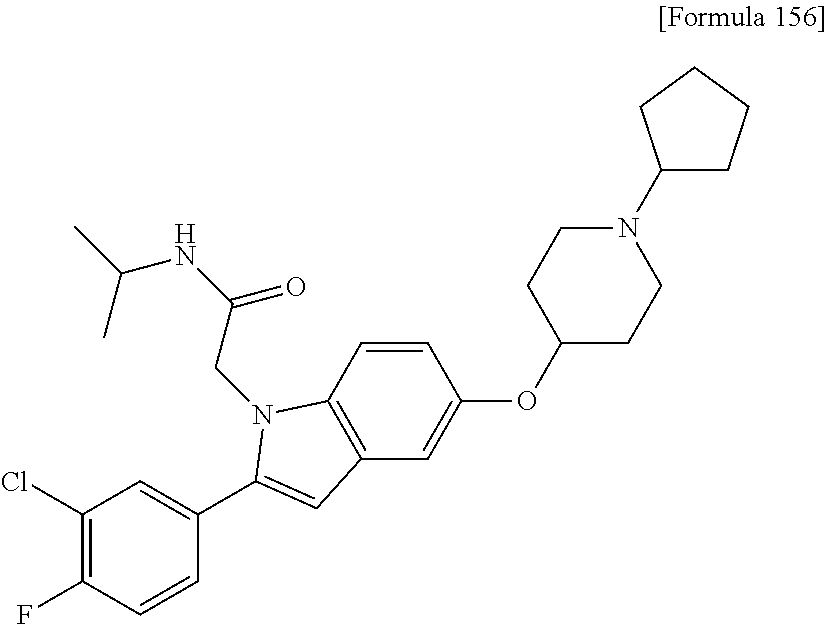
C1(Cl)=C(F)C=CC(C2=CC3=C(C=CC(OC4CCN(C5CCCC5)CC4)=C3)N2CC(=O)NC(C)C)=C1
